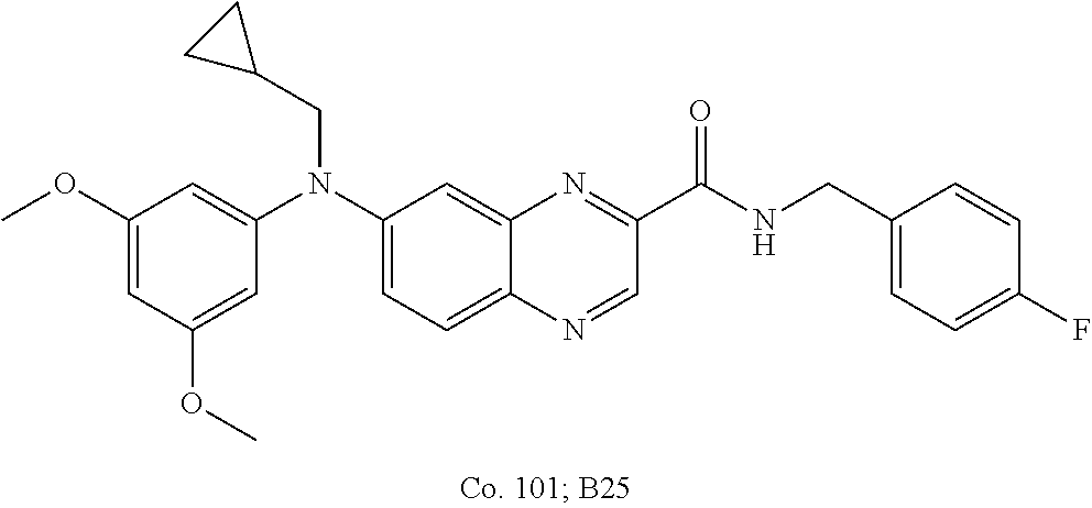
C1(OC)=CC(OC)=CC(N(C2=CC=C3C(=C2)N=C(C(NCC2=CC=C(F)C=C2)=O)C=N3)CC2CC2)=C1
